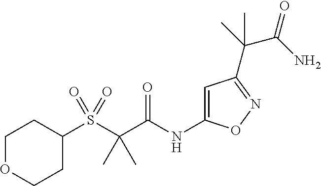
S(C(C(NC1=CC(C(C(N)=O)(C)C)=NO1)=O)(C)C)(=O)(=O)C1CCOCC1
